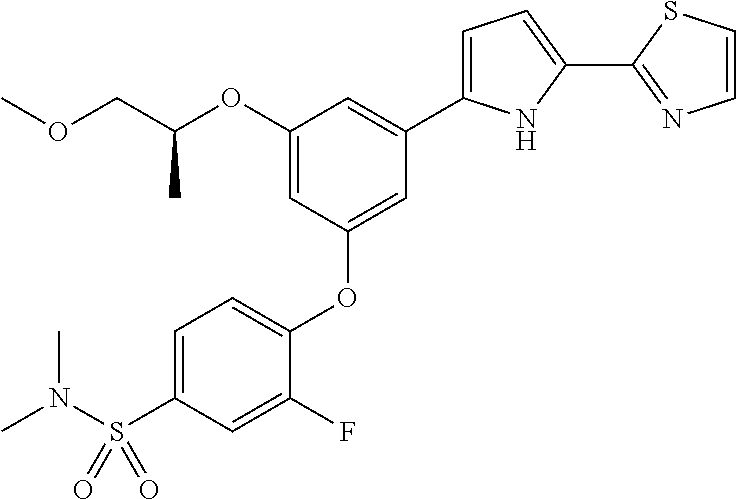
C1(OC(COC)C)=CC(OC2=CC=C(S(N(C)C)(=O)=O)C=C2F)=CC(C2=CC=C(C3=NC=CS3)N2)=C1
